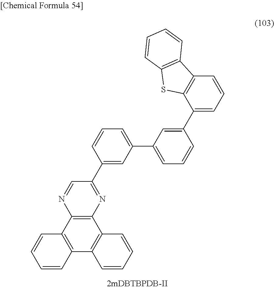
C12=C(C3=C(C4=C1C=CC=C4)C=CC=C3)N=CC(C1=CC(C3=CC=CC(C4=CC=CC5=C4SC4=C5C=CC=C4)=C3)=CC=C1)=N2
